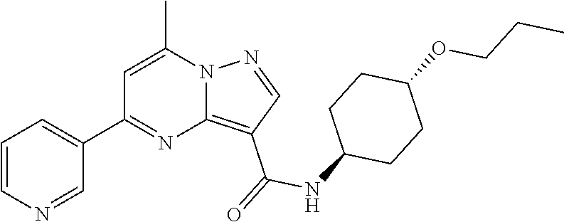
C12=C(C(=O)NC3CCC(OCCC)CC3)C=NN1C(C)=CC(C1=CC=CN=C1)=N2
